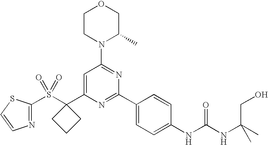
S(C1(C2=CC(N3C(C)COCC3)=NC(C3=CC=C(NC(NC(CO)(C)C)=O)C=C3)=N2)CCC1)(=O)(=O)C1=NC=CS1
